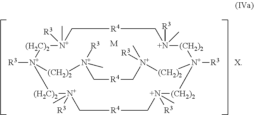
[N+]1(C)([R3])C[R4]C[N+]([R3])(C)[(CH2)2][N+]2([R3])[(CH2)2][N+](C)([R3])C[R4]C[N+]([R3])(C)[(CH2)2][N+]([R3])([(H2C)2]1)[(H2C)2][N+]([R3])(C)C[R4]C[N+]([R3])(C)[(CH2)2]2.[M].[X]
